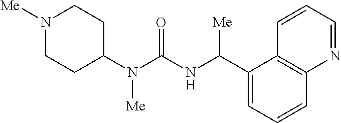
N1([Me])CCC(N(C(NC(C2=CC=CC3=C2C=CC=N3)[Me])=O)[Me])CC1
